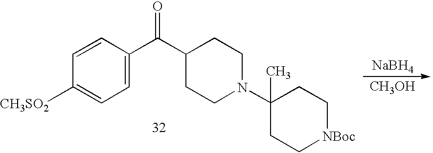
C1=CC([CH3SO2])=CC=C1C(C1CCN(C2(C)CC[NBoc]CC2)CC1)=O.[NaBH4].[CH3OH]
